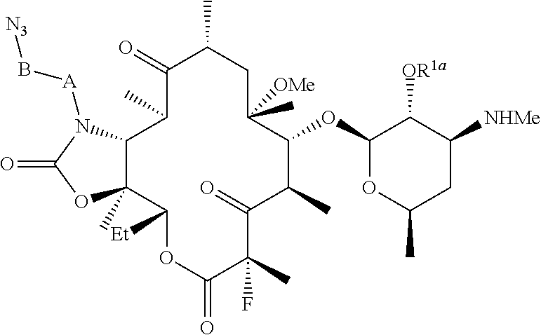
C1(=O)C(C)CC(C)([OMe])C(OC2OC(C)CC([NHMe])C2[OR1a])C(C)C(=O)C(C)(F)C(=O)OC([Et])C2(C)C(C1C)N([A]B[N3])C(=O)O2
